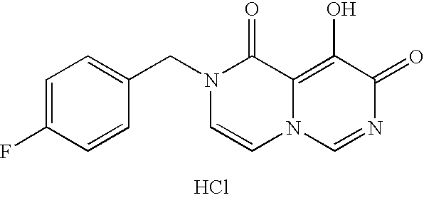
C1=C(CN2C=CN3C(=C(O)C(=O)N=C3)C2=O)C=CC(F)=C1.Cl
